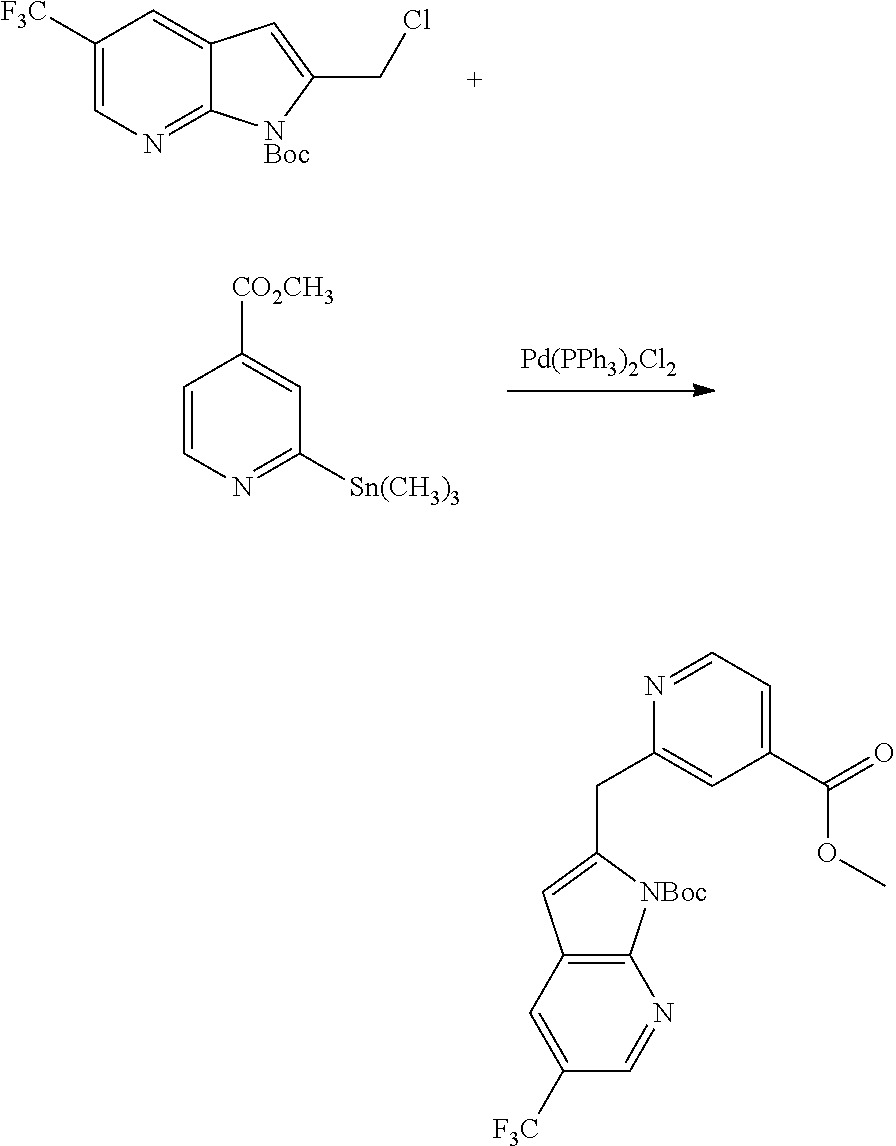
C1([F3C])=CN=C2C(=C1)C=C(CCl)[NBoc]2.[Pd(PPh3)2Cl2].C1=CN=C([Sn(CH3)3])C=C1[CO2CH3].C12=C(C=C([F3C])C=N1)C=C(CC1=CC(C(=O)OC)=CC=N1)[NBoc]2
